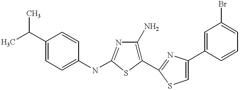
C1(C(C)C)=CC=C(NC2=NC(N)=C(C3=NC(C4=CC(Br)=CC=C4)=CS3)S2)C=C1
